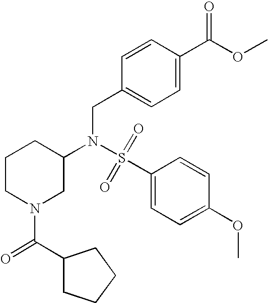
S(=O)(N(CC1=CC=C(C(OC)=O)C=C1)C1CN(C(=O)C2CCCC2)CCC1)(C1=CC=C(OC)C=C1)=O
